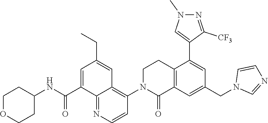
O=C(NC1CCOCC1)C1=CC(CC)=CC2=C(N3C(=O)C4=C(CC3)C(C3=CN(C)N=C3[CF3])=CC(CN3C=NC=C3)=C4)C=CN=C12
